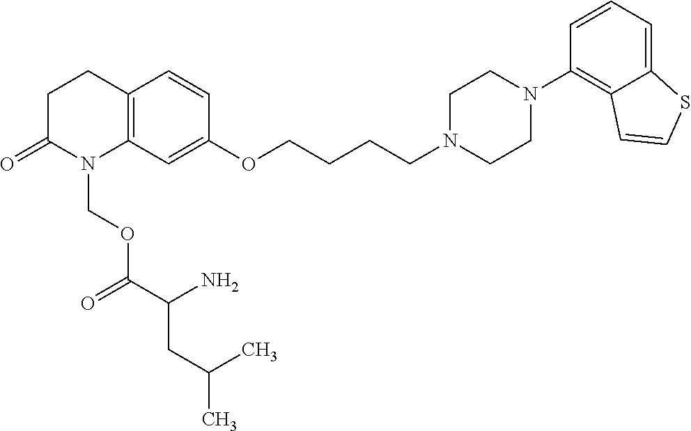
C12=C(C=C(OCCCCN3CCN(C4=C5C(=CC=C4)SC=C5)CC3)C=C1)N(COC(C(N)CC(C)C)=O)C(=O)CC2
